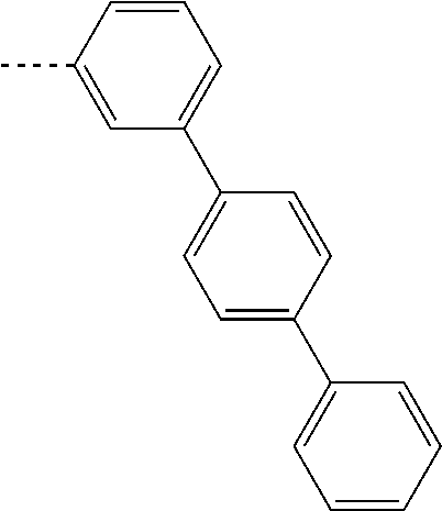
C1=CC(C2=CC=CC=C2)=CC=C1C1=CC=CC(C)=C1
